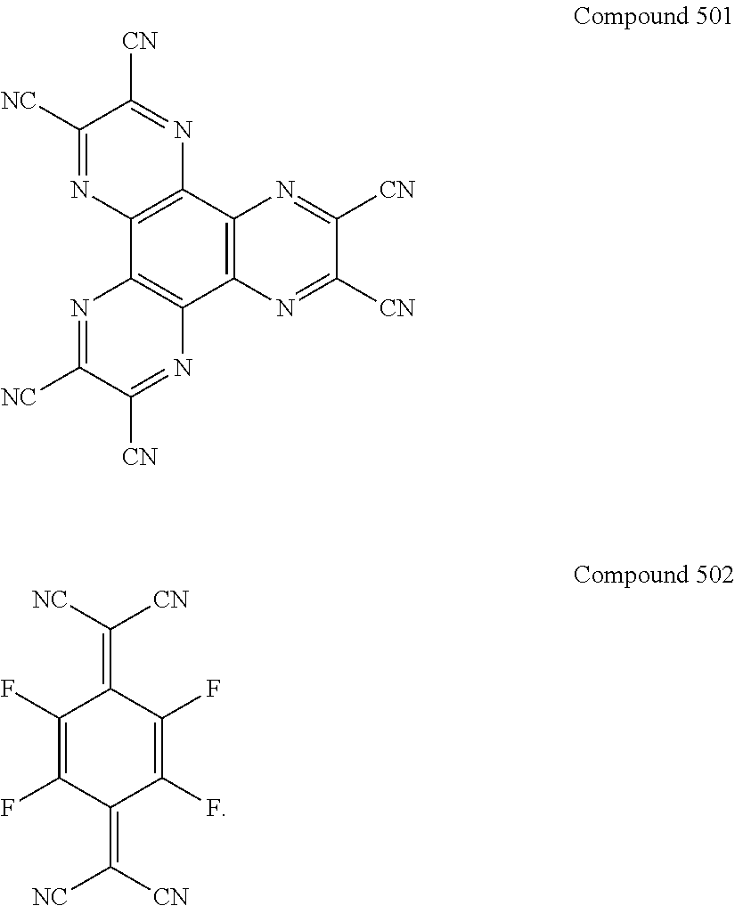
C12=C(C3=C(C4=C1N=C([CN])C([NC])=N4)N=C([NC])C([CN])=N3)N=C([CN])C([CN])=N2.C1(F)=C(F)C(=C([NC])[CN])C(F)=C(F)C1=C([CN])[NC]
